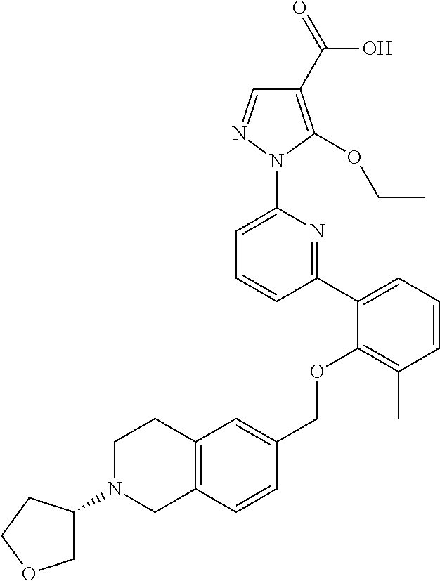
C1(C2=CC=CC(C)=C2OCC2=CC3=C(C=C2)CN(C2COCC2)CC3)=NC(N2N=CC(C(=O)O)=C2OCC)=CC=C1
